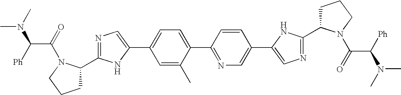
C1C(C2=NC=C(C3=CC=C(C4=NC=C(C5=CN=C(C6CCCN6C(C(N(C)C)[Ph])=O)N5)C=C4)C(C)=C3)N2)N(C(=O)C([Ph])N(C)C)CC1
